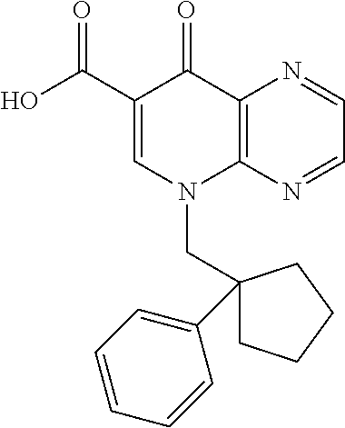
C12=C(N=CC=N1)N(CC1(C3=CC=CC=C3)CCCC1)C=C(C(O)=O)C2=O
